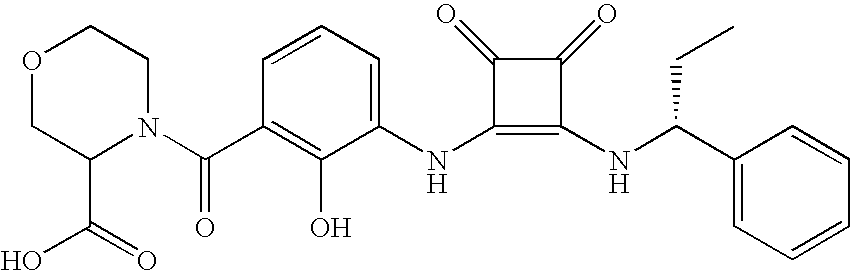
N(C1=C(NC(CC)C2=CC=CC=C2)C(=O)C1=O)C1=CC=CC(C(=O)N2C(C(=O)O)COCC2)=C1O
